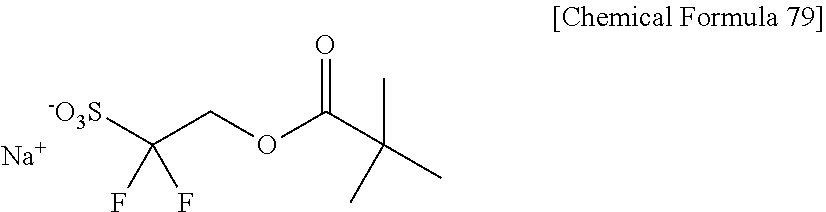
[-O3S]C(COC(C(C)(C)C)=O)(F)F.[Na]
